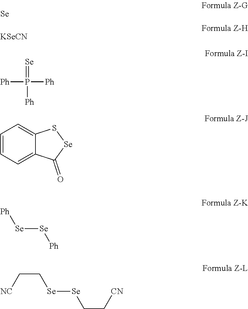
[Se].[KSeCN].P([Ph])(=[Se])([Ph])[Ph].C1=CC=C2C(=C1)S[Se]C2=O.[Ph][Se][Se][Ph].[NC]CC[Se][Se]CC[CN]
